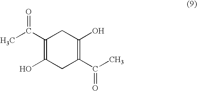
CC(C1=C(O)CC(C(C)=O)=C(O)C1)=O
